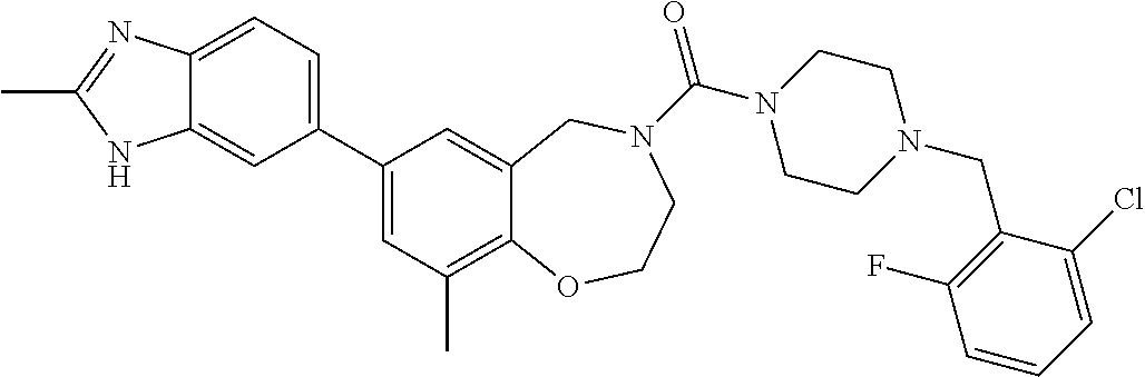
C12=CC=C(C3=CC(C)=C4C(=C3)CN(C(=O)N3CCN(CC5=C(F)C=CC=C5Cl)CC3)CCO4)C=C1NC(C)=N2
